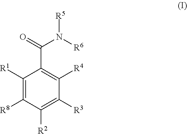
C1([R1])=C([R8])C([R2])=C([R3])C([R4])=C1C(=O)N([R6])[R5]
